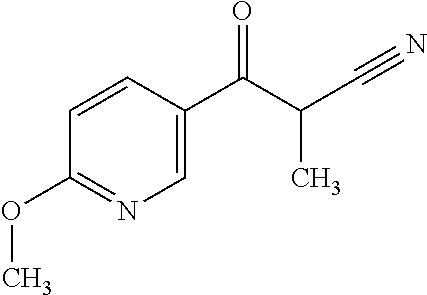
C1=CC(C(C(C#N)C)=O)=CN=C1OC
